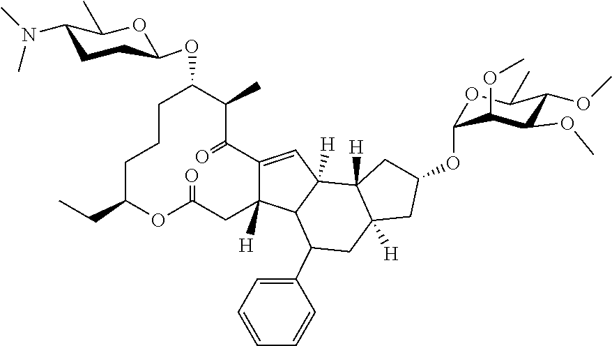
C1C(CC)OC(=O)CC2([H])C(=CC3([H])C2C(C2=CC=CC=C2)CC2([H])C3([H])CC(OC3OC(C)C(OC)C(OC)C3OC)C2)C(=O)C(C)C(OC2CCC(N(C)C)C(C)O2)CC1
